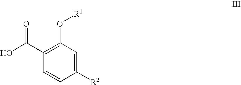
C1(O[R1])=C(C(O)=O)C=CC([R2])=C1
